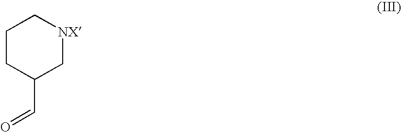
C1CC(C=O)C[NX]C1
